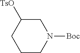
C1CN([Boc])CC([TsO])C1
